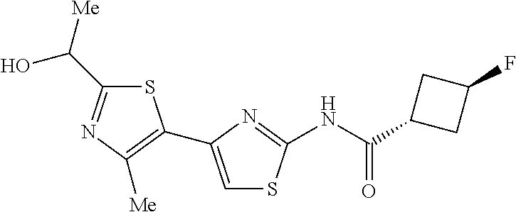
S1C(C(O)[Me])=NC([Me])=C1C1=CSC(NC(C2CC(F)C2)=O)=N1
